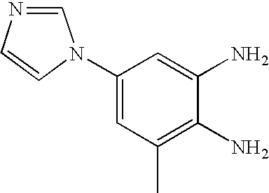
C1(N2C=NC=C2)=CC(C)=C(N)C(N)=C1
